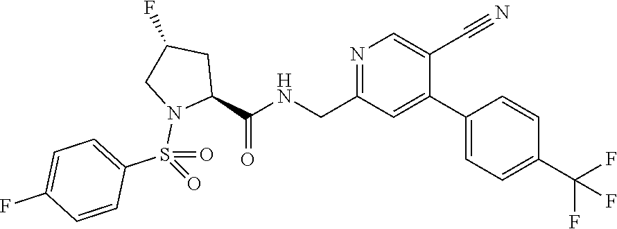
N1=C(CNC(=O)C2CC(F)CN2S(C2=CC=C(F)C=C2)(=O)=O)C=C(C2=CC=C(C(F)(F)F)C=C2)C(C#N)=C1
